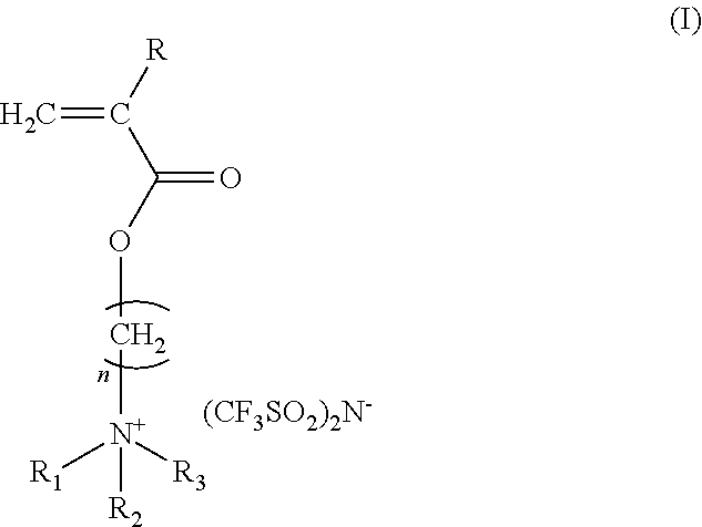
[(CF3SO2)2N-].C=C([R])C(OC[N+]([R1])([R3])[R2])=O
